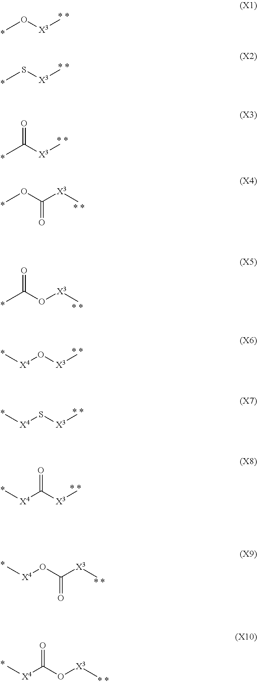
CO[X3]C.CS[X3]C.CC([X3]C)=O.COC([X3]C)=O.CC(O[X3]C)=O.[X4](O[X3]C)C.[X4](S[X3]C)C.[X4](C([X3]C)=O)C.[X4](OC([X3]C)=O)C.[X4](C(O[X3]C)=O)C
